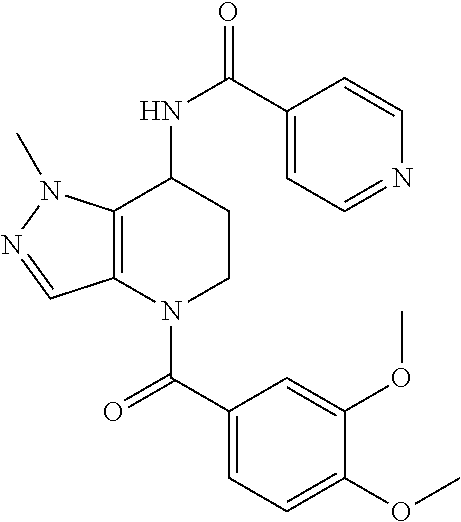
C1(C(=O)N2CCC(NC(=O)C3=CC=NC=C3)C3=C2C=NN3C)=CC=C(OC)C(OC)=C1
